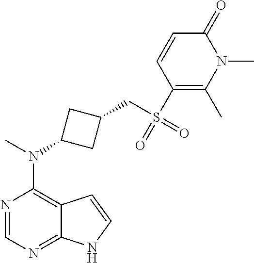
N1=CN=C2C(=C1N(C)C1CC(CS(=O)(C3=C(C)N(C)C(=O)C=C3)=O)C1)C=CN2
